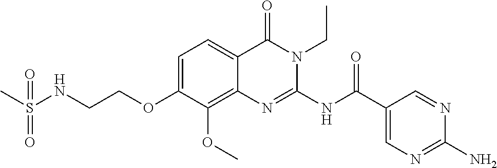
C1=C(OCCNS(=O)(C)=O)C(OC)=C2C(=C1)C(=O)N(CC)C(NC(C1=CN=C(N)N=C1)=O)=N2
